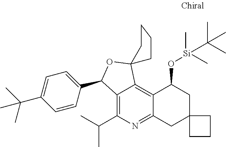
C12=C(C(C)C)N=C3C(=C1C1(OC2C2=CC=C(C(C)(C)C)C=C2)CCCC1)C(O[Si](C)(C(C)(C)C)C)CC1(C3)CCC1
